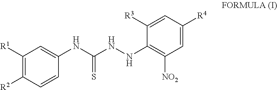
C1([R1])=C([R2])C=CC(NC(=S)NNC2=C([NO2])C=C([R4])C=C2[R3])=C1
